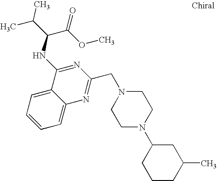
C1=C2C(=CC=C1)C(NC(C(C)C)C(OC)=O)=NC(CN1CCN(C3CCCC(C)C3)CC1)=N2
